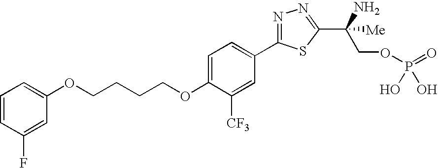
C1(OCCCCOC2=CC=C(C3=NN=C(C(N)(COP(=O)(O)O)[Me])S3)C=C2[CF3])=CC=CC(F)=C1
